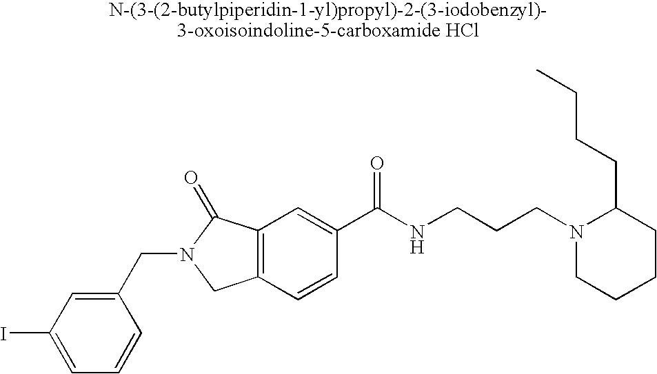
C1=C(I)C=C(CN2CC3=C(C2=O)C=C(C(NCCCN2CCCCC2CCCC)=O)C=C3)C=C1
